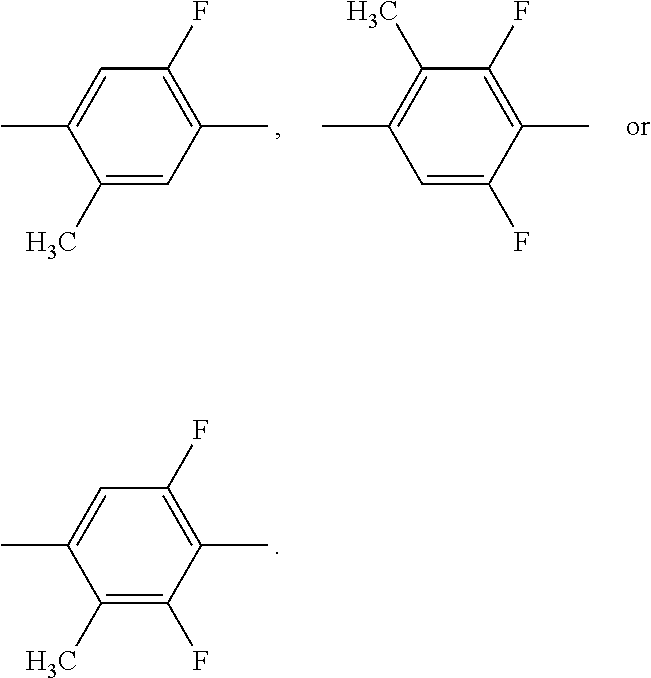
CC1=CC(F)=C(C)C=C1C.CC1=C(C)C(F)=C(C)C(F)=C1.CC1=CC(F)=C(C)C(F)=C1C
